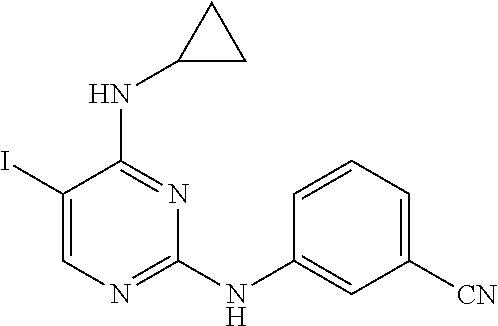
C1(I)=CN=C(NC2=CC([CN])=CC=C2)N=C1NC1CC1
